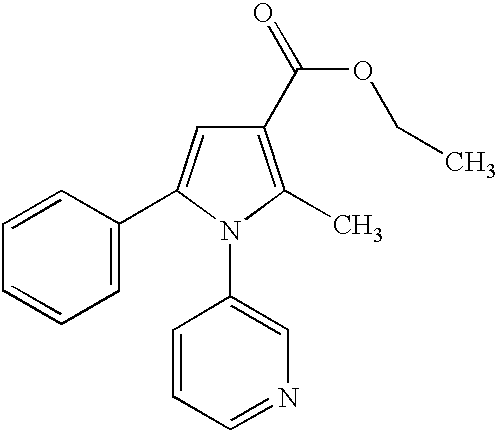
C1(C(=O)OCC)=C(C)N(C2=CN=CC=C2)C(C2=CC=CC=C2)=C1
